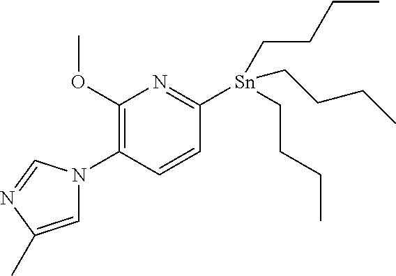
COC1=C(N2C=C(C)N=C2)C=CC([Sn](CCCC)(CCCC)CCCC)=N1
